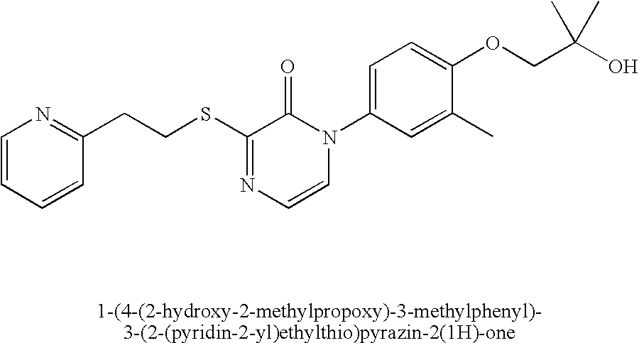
S(C1=NC=CN(C2=CC=C(OCC(O)(C)C)C(C)=C2)C1=O)CCC1=NC=CC=C1
